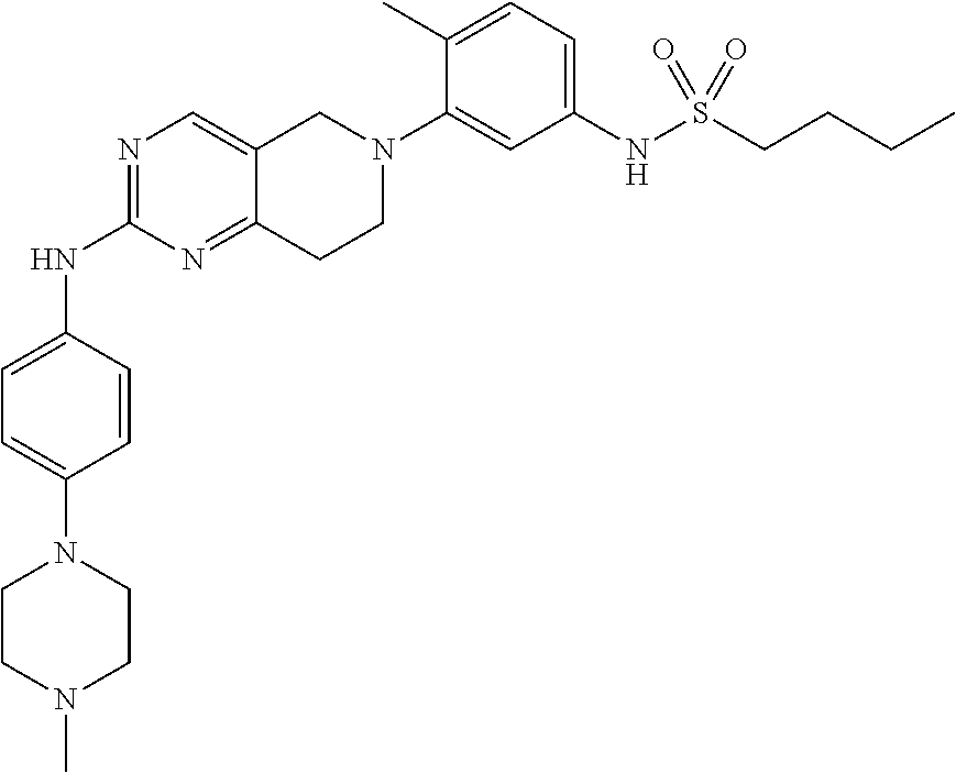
N1=C(NC2=CC=C(N3CCN(C)CC3)C=C2)N=C2C(=C1)CN(C1=CC(NS(CCCC)(=O)=O)=CC=C1C)CC2
